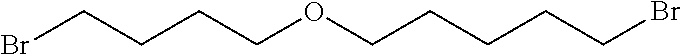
BrCCCCOCCCCCBr
